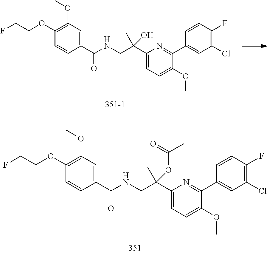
C1=CC(C(NCC(C2=CC=C(OC)C(C3=CC(Cl)=C(F)C=C3)=N2)(C)O)=O)=CC(OC)=C1OCCF.C1=CC(C(NCC(C2=CC=C(OC)C(C3=CC(Cl)=C(F)C=C3)=N2)(C)OC(=O)C)=O)=CC(OC)=C1OCCF
